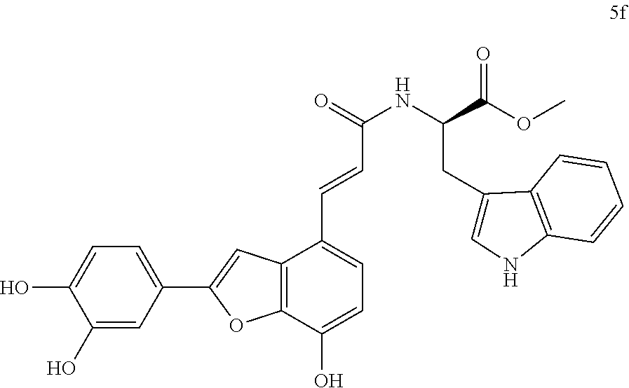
C1(O)=CC(C2=CC3=C(O2)C(O)=CC=C3C=CC(NC(CC2=CNC3=C2C=CC=C3)C(OC)=O)=O)=CC=C1O
